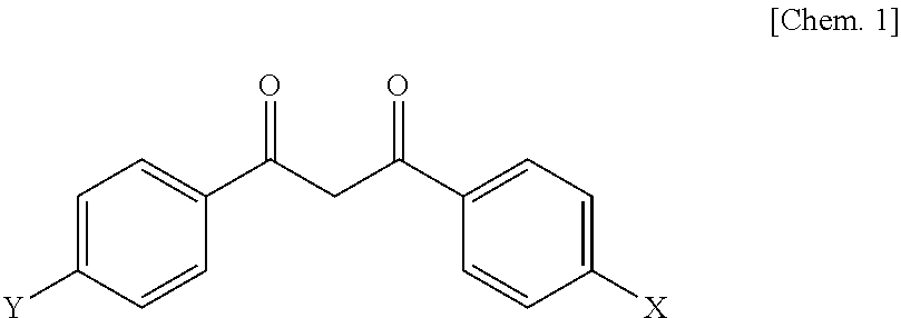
C1=C([Y])C=CC(C(CC(C2=CC=C([X])C=C2)=O)=O)=C1
